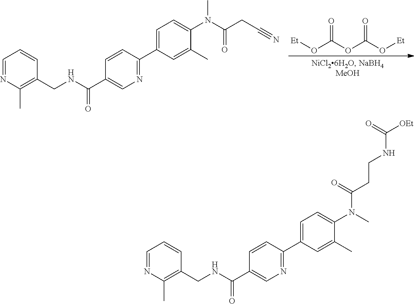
[Et]OC(OC(O[Et])=O)=O.C1=CC(C2=CC=C(N(C)C(CC#N)=O)C(C)=C2)=NC=C1C(=O)NCC1=C(C)N=CC=C1.C1=CC(C2=CC=C(N(C(=O)CCNC([OEt])=O)C)C(C)=C2)=NC=C1C(=O)NCC1=C(C)N=CC=C1
